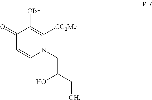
C1(=O)C=CN(CC(O)C[OH])C([CO2Me])=C1[OBn]
